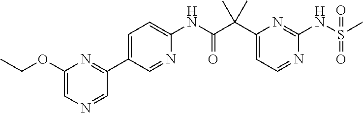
C1(C(C(NC2=CC=C(C3=NC(OCC)=CN=C3)C=N2)=O)(C)C)=CC=NC(NS(C)(=O)=O)=N1
